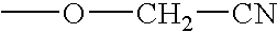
O(C[CN])C
